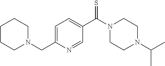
C1=C(CN2CCCCC2)N=CC(C(N2CCN(C(C)C)CC2)=S)=C1
